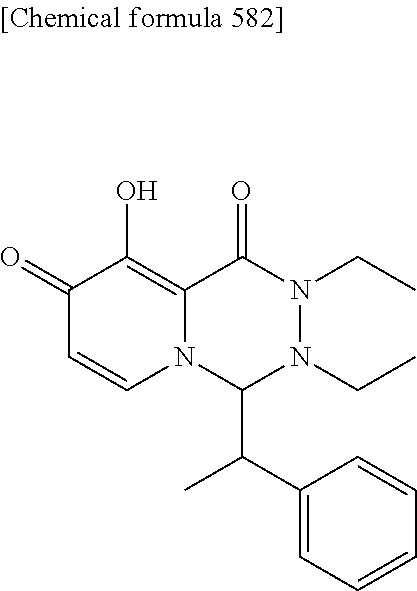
C1(=O)C=CN2C(=C1O)C(=O)N(CC)N(CC)C2C(C1=CC=CC=C1)C
